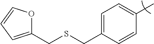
C1=C(CSCC2=CC=CO2)C=CC(C)=C1
